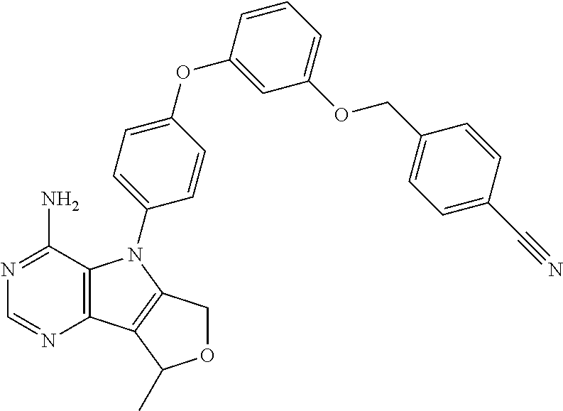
C12=C(C(N)=NC=N1)N(C1=CC=C(OC3=CC(OCC4=CC=C(C#N)C=C4)=CC=C3)C=C1)C1=C2C(C)OC1
